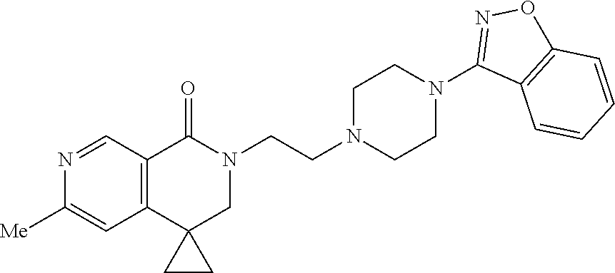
C12=C(C(=O)N(CCN3CCN(C4=NOC5=C4C=CC=C5)CC3)CC13CC3)C=NC([Me])=C2
